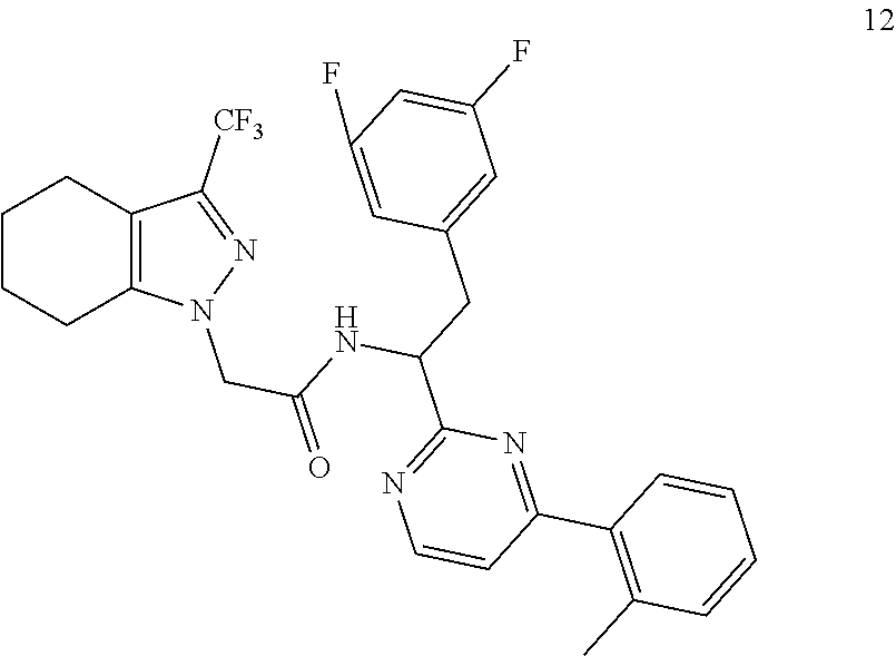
C1CCC2=C(C1)C([CF3])=NN2CC(=O)NC(CC1=CC(F)=CC(F)=C1)C1=NC=CC(C2=C(C)C=CC=C2)=N1
